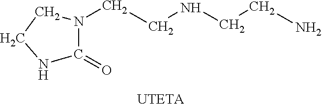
C1(=O)N(CCNCCN)CCN1
